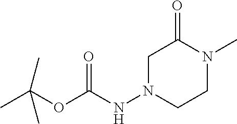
C(OC(NN1CCN(C)C(=O)C1)=O)(C)(C)C
